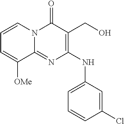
C1=CN2C(=NC(NC3=CC=CC(Cl)=C3)=C(CO)C2=O)C([OMe])=C1
